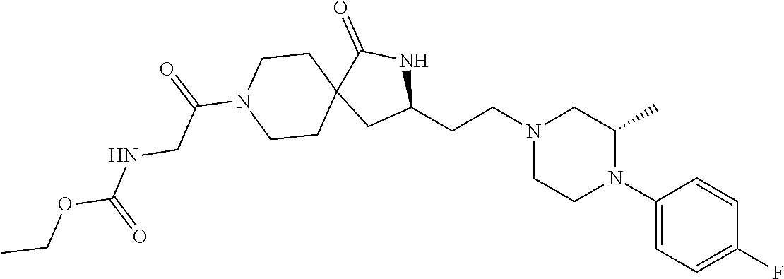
C1(N2C(C)CN(CCC3NC(=O)C4(C3)CCN(C(=O)CNC(OCC)=O)CC4)CC2)=CC=C(F)C=C1
